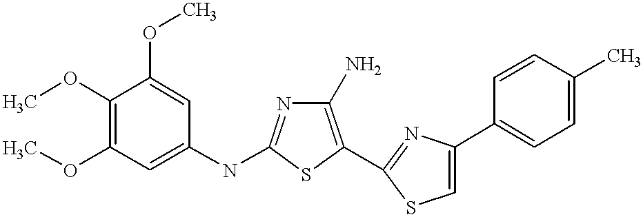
COC1=C(OC)C=C(NC2=NC(N)=C(C3=NC(C4=CC=C(C)C=C4)=CS3)S2)C=C1OC
